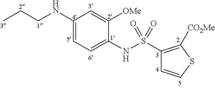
C1(NCCC)=CC=C(NS(C2=C([CO2Me])SC=C2)(=O)=O)C([OMe])=C1
